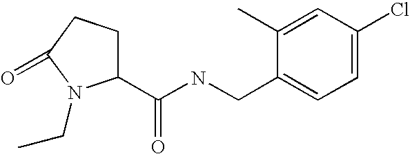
C(NCC1=CC=C(Cl)C=C1C)(=O)C1CCC(=O)N1CC
